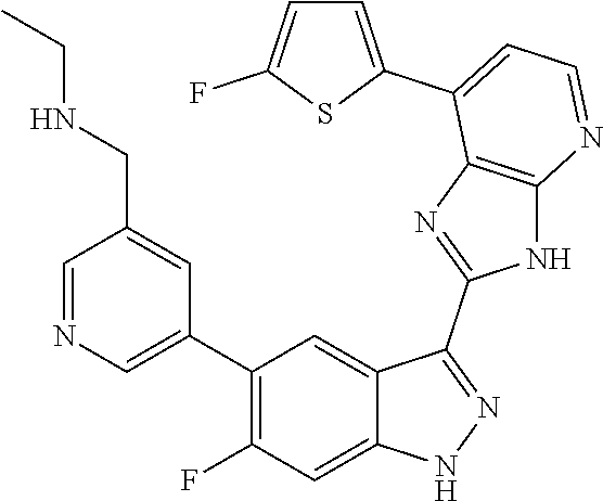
C1=NC=C(C2=C(F)C=C3C(=C2)C(C2=NC4=C(N2)N=CC=C4C2=CC=C(F)S2)=NN3)C=C1CNCC
